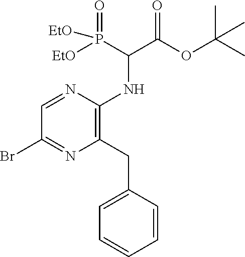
BrC1=NC(CC2=CC=CC=C2)=C(NC(C(OC(C)(C)C)=O)P([EtO])(=O)[EtO])N=C1
